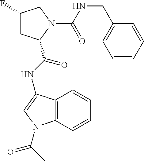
C1(F)CC(C(NC2=CN(C(C)=O)C3=C2C=CC=C3)=O)N(C(NCC2=CC=CC=C2)=O)C1
